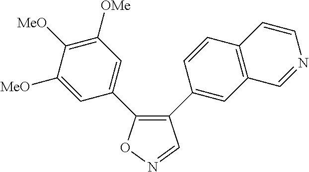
C1(C2=CC3=C(C=C2)C=CN=C3)=C(C2=CC([OMe])=C([MeO])C([MeO])=C2)ON=C1
